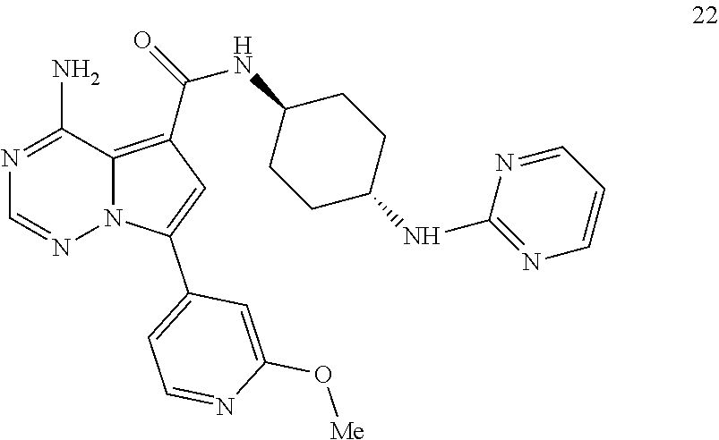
N1=C(N)C2=C(C(=O)NC3CCC(NC4=NC=CC=N4)CC3)C=C(C3=CC=NC(O[Me])=C3)N2N=C1
